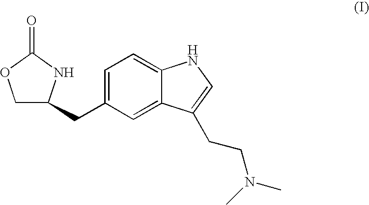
C1C(CC2=CC=C3C(=C2)C(CCN(C)C)=CN3)NC(=O)O1
